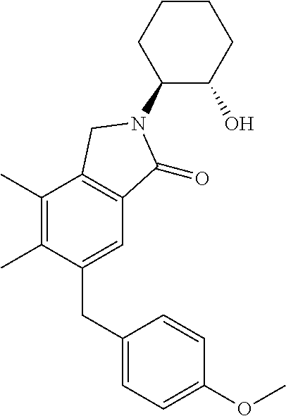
C1(N2C(=O)C3=C(C(C)=C(C)C(CC4=CC=C(OC)C=C4)=C3)C2)C(O)CCCC1
